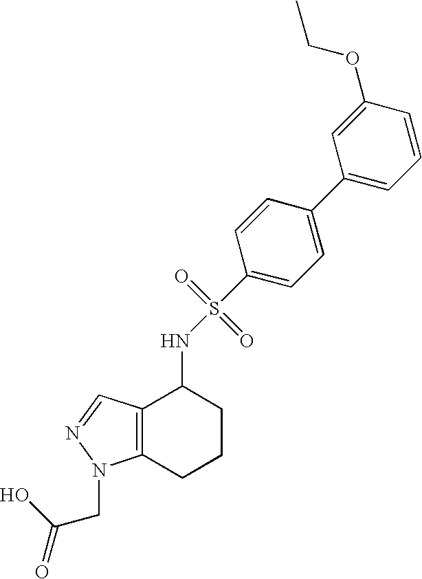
N(S(=O)(=O)C1=CC=C(C2=CC=CC(OCC)=C2)C=C1)C1C2=C(CCC1)N(CC(=O)O)N=C2
